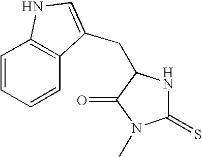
C1=CC=CC2=C1NC=C2CC1NC(=S)N(C)C1=O
